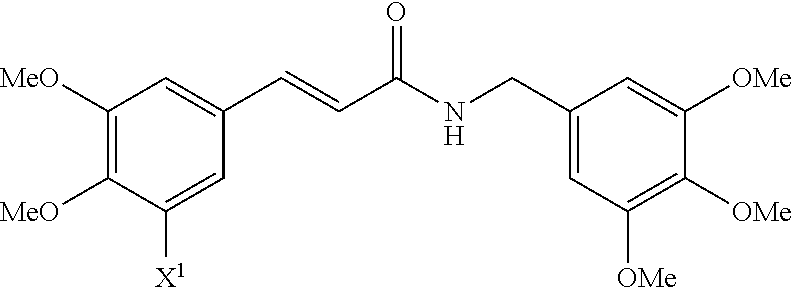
C1([MeO])=C([MeO])C([X1])=CC(C=CC(NCC2=CC([OMe])=C([OMe])C([OMe])=C2)=O)=C1
